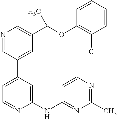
C1=NC(NC2=NC(C)=NC=C2)=CC(C2=CC(C(OC3=C(Cl)C=CC=C3)C)=CN=C2)=C1
